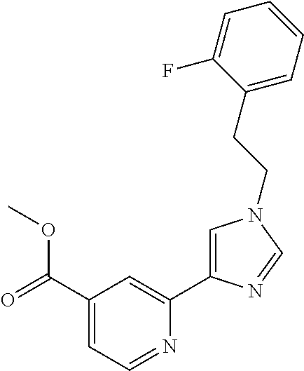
C1(C(=O)OC)=CC=NC(C2=CN(CCC3=CC=CC=C3F)C=N2)=C1
